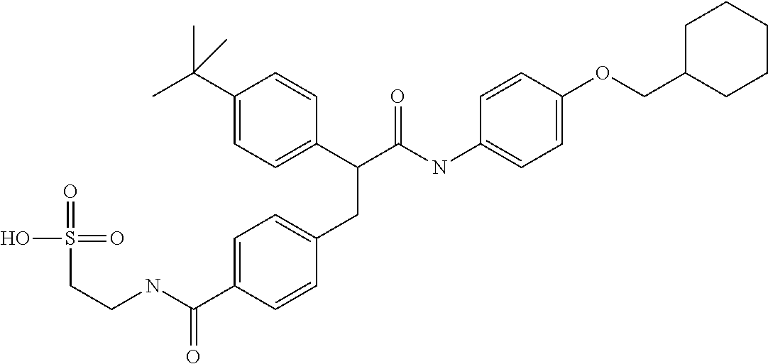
C1(C(C)(C)C)=CC=C(C(C(NC2=CC=C(OCC3CCCCC3)C=C2)=O)CC2=CC=C(C(NCCS(=O)(O)=O)=O)C=C2)C=C1
